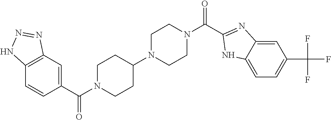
C12=C(C=C(C(=O)N3CCC(N4CCN(C(=O)C5=NC6=CC(C(F)(F)F)=CC=C6N5)CC4)CC3)C=C1)N=NN2
